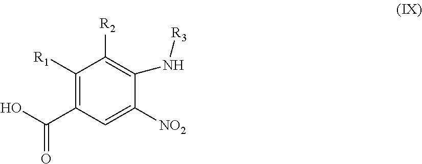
C1([R1])=C(C(O)=O)C=C([NO2])C(N[R3])=C1[R2]
